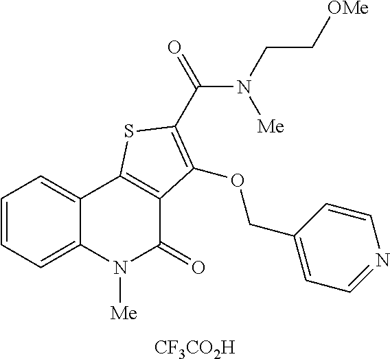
C1=CC=C2C(=C1)C1=C(C(=O)N2[Me])C(OCC2=CC=NC=C2)=C(C(N([Me])CC[OMe])=O)S1.[CF3CO2H]
